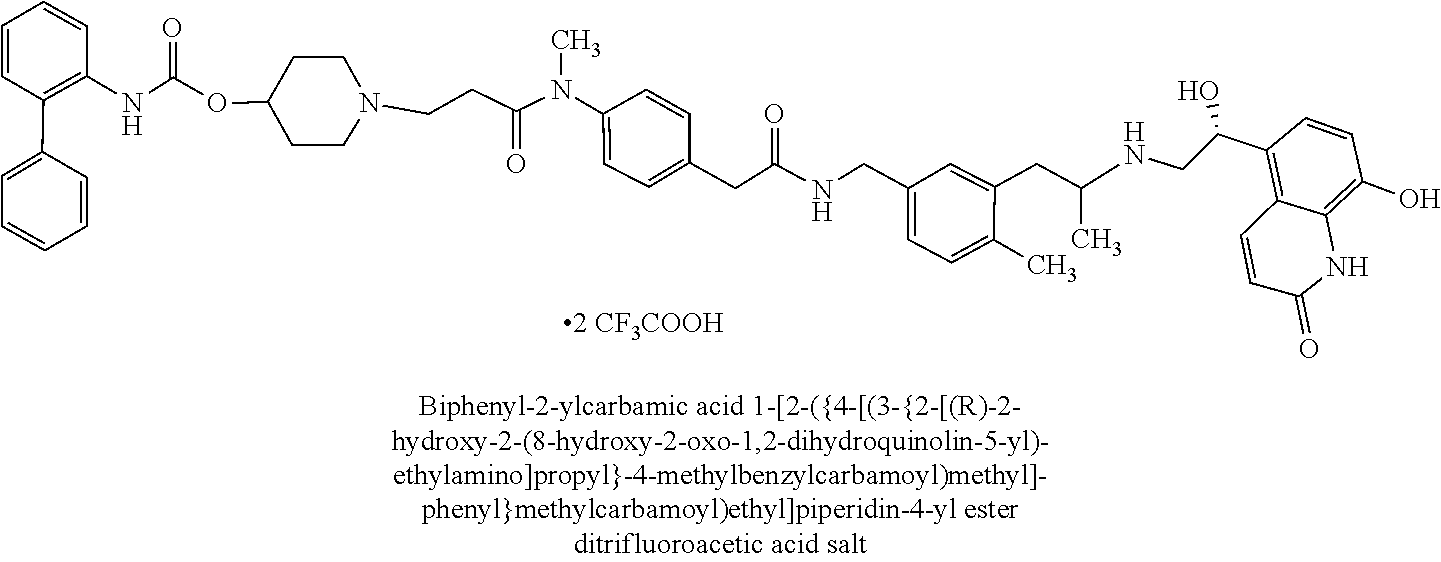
C1=CC(O)=C2C(=C1C(CNC(CC1=CC(CNC(CC3=CC=C(N(C)C(CCN4CCC(OC(NC5=C(C6=CC=CC=C6)C=CC=C5)=O)CC4)=O)C=C3)=O)=CC=C1C)C)O)C=CC(=O)N2
